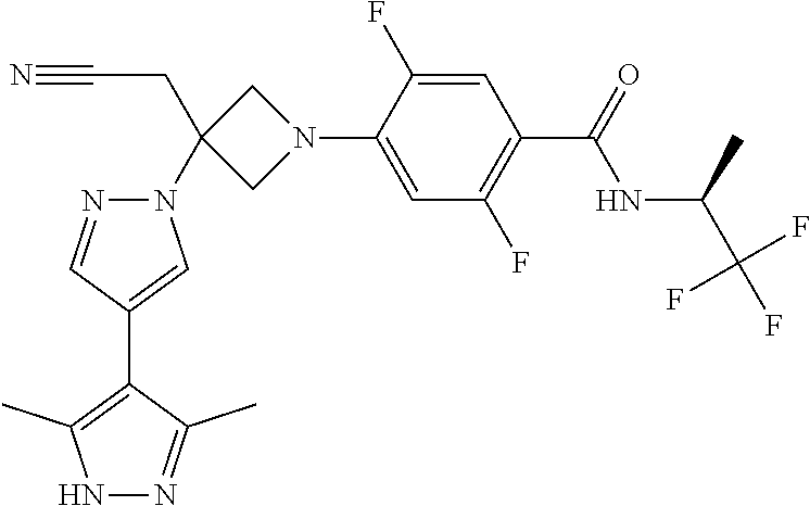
N1=CC(C2=C(C)NN=C2C)=CN1C1(CC#N)CN(C2=CC(F)=C(C(NC(C)C(F)(F)F)=O)C=C2F)C1
